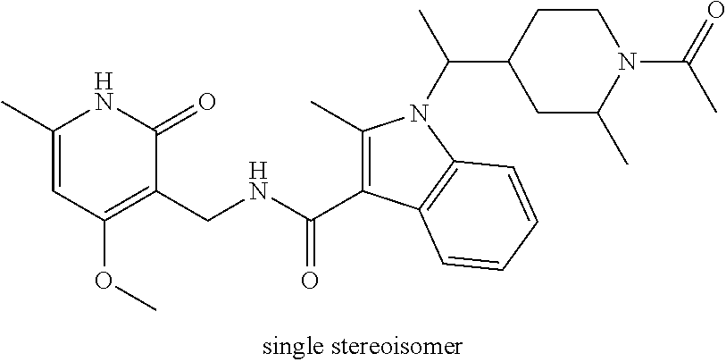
C1(C)=CC(OC)=C(CNC(C2=C(C)N(C(C)C3CCN(C(=O)C)C(C)C3)C3=C2C=CC=C3)=O)C(=O)N1
